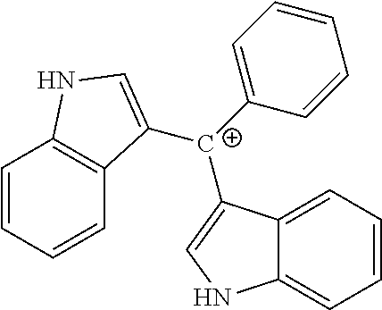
C12=CC=CC=C1NC=C2[C+](C1=CC=CC=C1)C1=CNC2=C1C=CC=C2
